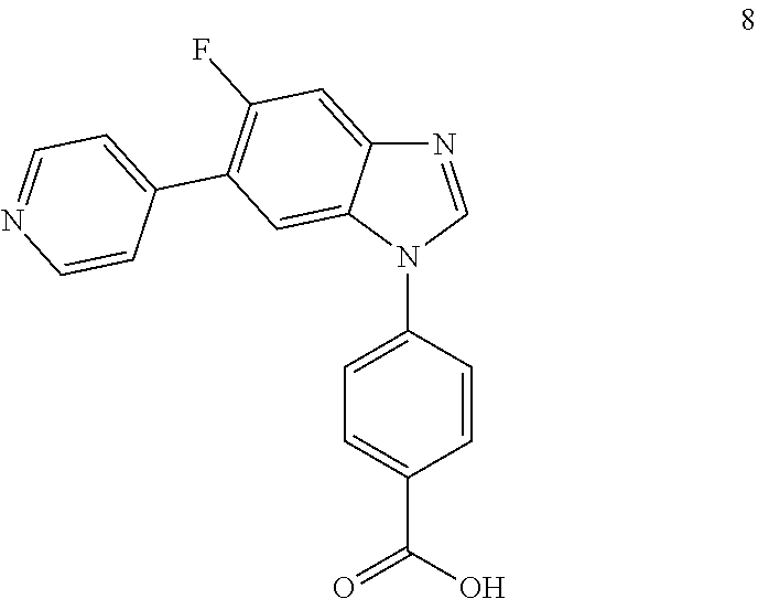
N1=CN(C2=CC=C(C(O)=O)C=C2)C2=CC(C3=CC=NC=C3)=C(F)C=C12
